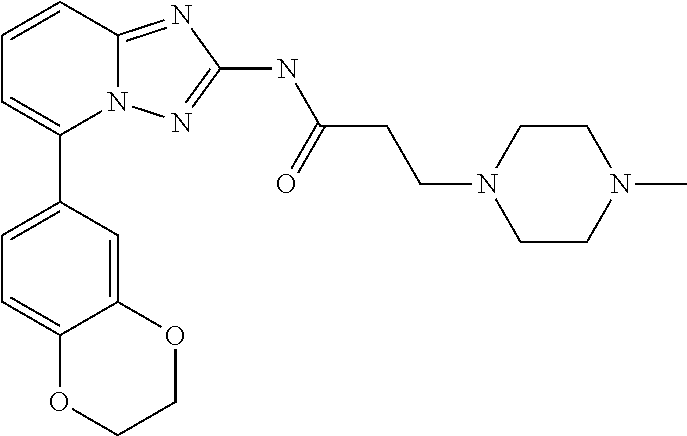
N12C(=NC(NC(CCN3CCN(C)CC3)=O)=N1)C=CC=C2C1=CC=C2C(=C1)OCCO2
